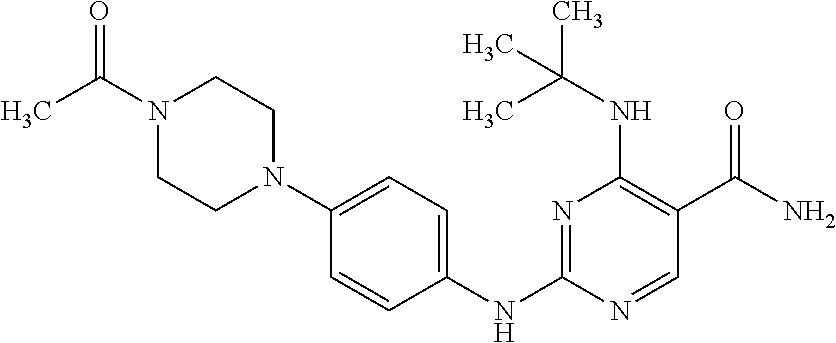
N1(C(C)=O)CCN(C2=CC=C(NC3=NC(NC(C)(C)C)=C(C(=O)N)C=N3)C=C2)CC1
